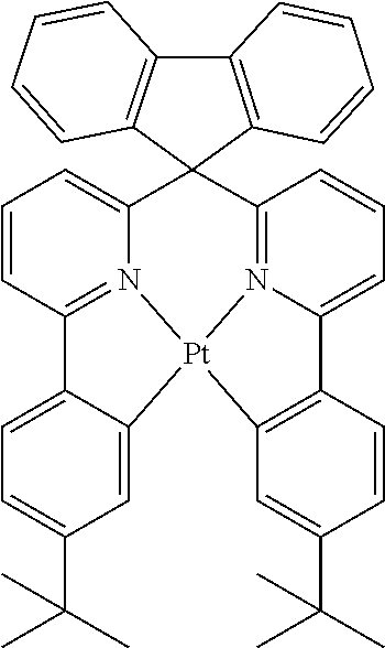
C1=CC2=N3C(=C1)C1(C4=N5C(=CC=C4)C4=C([Pt]35C3=CC(C(C)(C)C)=CC=C23)C=C(C(C)(C)C)C=C4)C2=C(C3=C1C=CC=C3)C=CC=C2
